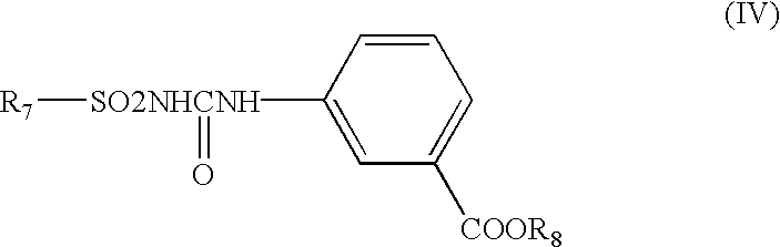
[SO2NHCNH](C1=CC([COOR8])=CC=C1)([R7])=O
